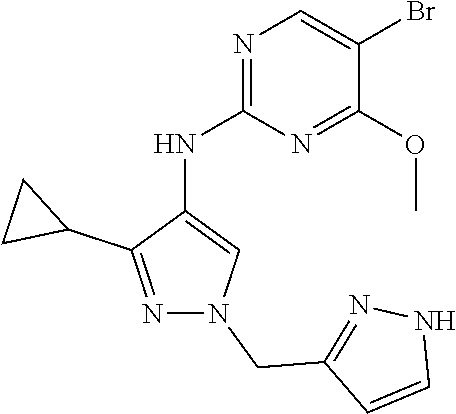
N1=C(NC2=CN(CC3=NNC=C3)N=C2C2CC2)N=C(OC)C(Br)=C1
